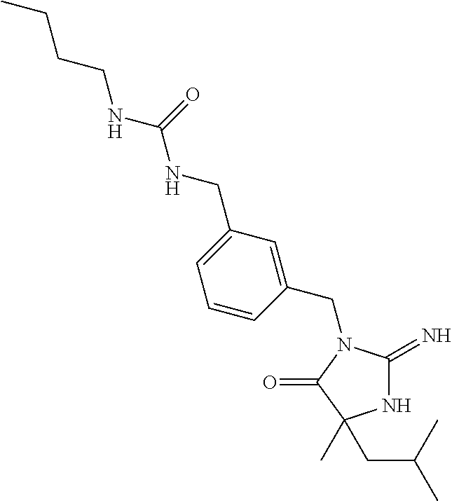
N1C(=N)N(CC2=CC(CNC(NCCCC)=O)=CC=C2)C(=O)C1(C)CC(C)C
